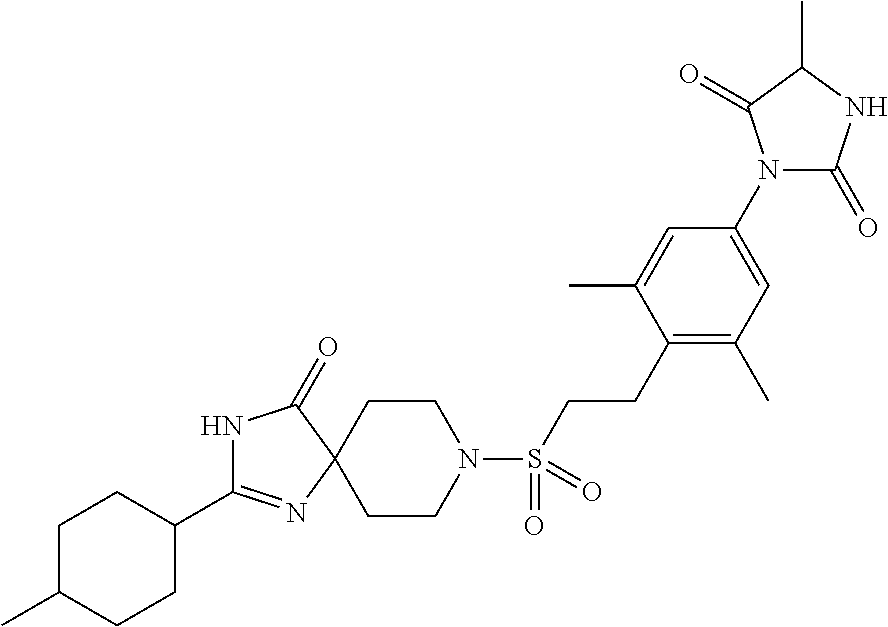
N1C(C2CCC(C)CC2)=NC2(C1=O)CCN(S(CCC1=C(C)C=C(N3C(=O)NC(C)C3=O)C=C1C)(=O)=O)CC2
